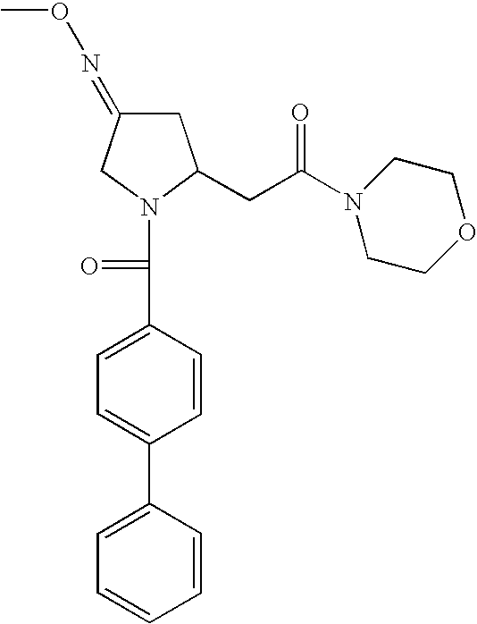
C1=C(C2=CC=C(C(=O)N3C(CC(N4CCOCC4)=O)CC(=NOC)C3)C=C2)C=CC=C1
